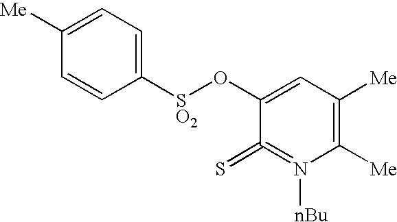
O(C1=CC([Me])=C([Me])N([nBu])=C1=S)[SO2]C1=CC=C([Me])C=C1
